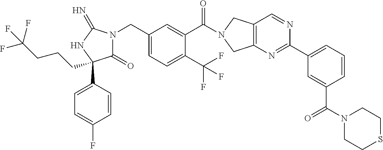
C(C1=CC=C(C(F)(F)F)C(C(=O)N2CC3=C(C2)N=C(C2=CC=CC(C(=O)N4CCSCC4)=C2)N=C3)=C1)N1C(=O)C(C2=CC=C(F)C=C2)(CCCC(F)(F)F)NC1=N
